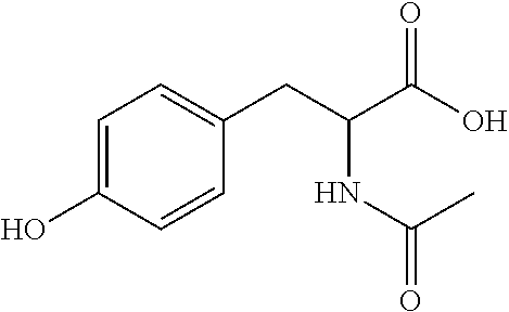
C1=C(O)C=CC(CC(C(O)=O)NC(=O)C)=C1
